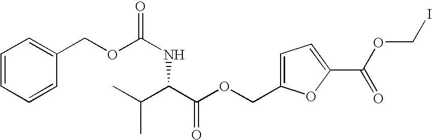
C1=CC=CC(COC(NC(C(C)C)C(=O)OCC2=CC=C(C(OCI)=O)O2)=O)=C1
